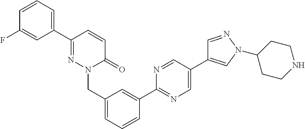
C1=CC=C(C2=NN(CC3=CC=CC(C4=NC=C(C5=CN(C6CCNCC6)N=C5)C=N4)=C3)C(=O)C=C2)C=C1F
